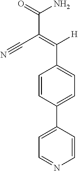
C1=CC(C2=CC=NC=C2)=CC=C1C([H])=C(C(N)=O)C#N
